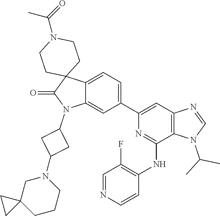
C12=CC=C(C3=CC4=C(C(NC5=C(F)C=NC=C5)=N3)N(C(C)C)C=N4)C=C1N(C1CC(N3CC4(CCC3)CC4)C1)C(=O)C21CCN(C(=O)C)CC1
